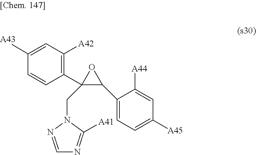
C1([A43])=CC([A42])=C(C2(CN3N=CN=C3[A41])C(C3=CC=C([A45])C=C3[A44])O2)C=C1
